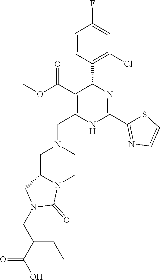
C1(Cl)=C(C2C(C(=O)OC)=C(CN3CC4N(CC3)C(=O)N(CC(C(O)=O)CC)C4)NC(C3=NC=CS3)=N2)C=CC(F)=C1
